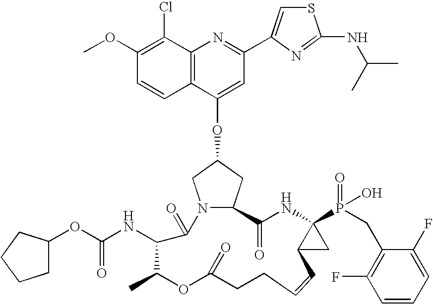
C12=C(C(Cl)=C(OC)C=C1)N=C(C1=CSC(NC(C)C)=N1)C=C2OC1CN2C(C1)C(=O)NC1(P(=O)(O)CC3=C(F)C=CC=C3F)C(C1)C=CCCC(=O)OC(C)C(NC(=O)OC1CCCC1)C2=O
